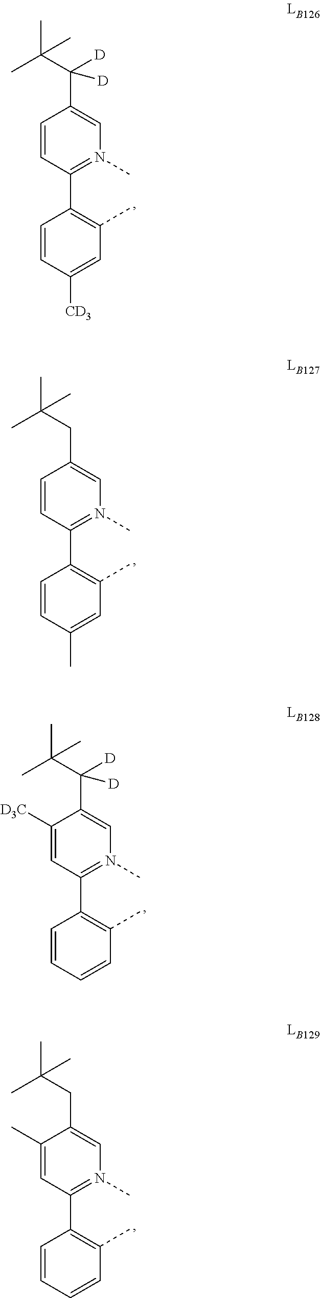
C1(C(C(C)(C)C)([D])[D])=CN(C)=C(C2=C(C)C=C([CD3])C=C2)C=C1.C1(CC(C)(C)C)=CN(C)=C(C2=C(C)C=C(C)C=C2)C=C1.C1(C(C(C)(C)C)([D])[D])=CN(C)=C(C2=C(C)C=CC=C2)C=C1[D3C].C1(CC(C)(C)C)=CN(C)=C(C2=C(C)C=CC=C2)C=C1C
